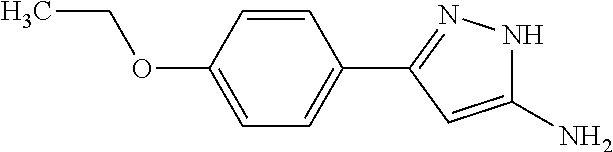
C1(N)=CC(C2=CC=C(OCC)C=C2)=NN1
